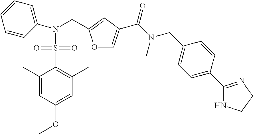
C1(C)=CC(OC)=CC(C)=C1S(=O)(=O)N(C1=CC=CC=C1)CC1=CC(C(N(CC2=CC=C(C3=NCCN3)C=C2)C)=O)=CO1
